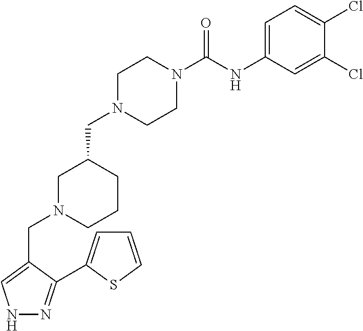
C1N(CC2CN(CC3=CNN=C3C3=CC=CS3)CCC2)CCN(C(NC2=CC=C(Cl)C(Cl)=C2)=O)C1
